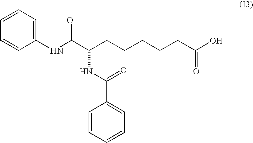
C1=CC(NC(C(CCCCCC(O)=O)NC(=O)C2=CC=CC=C2)=O)=CC=C1
